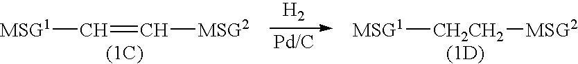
[MSG1][CH2CH2][MSG2].[MSG1]C=C[MSG2].[H2]
